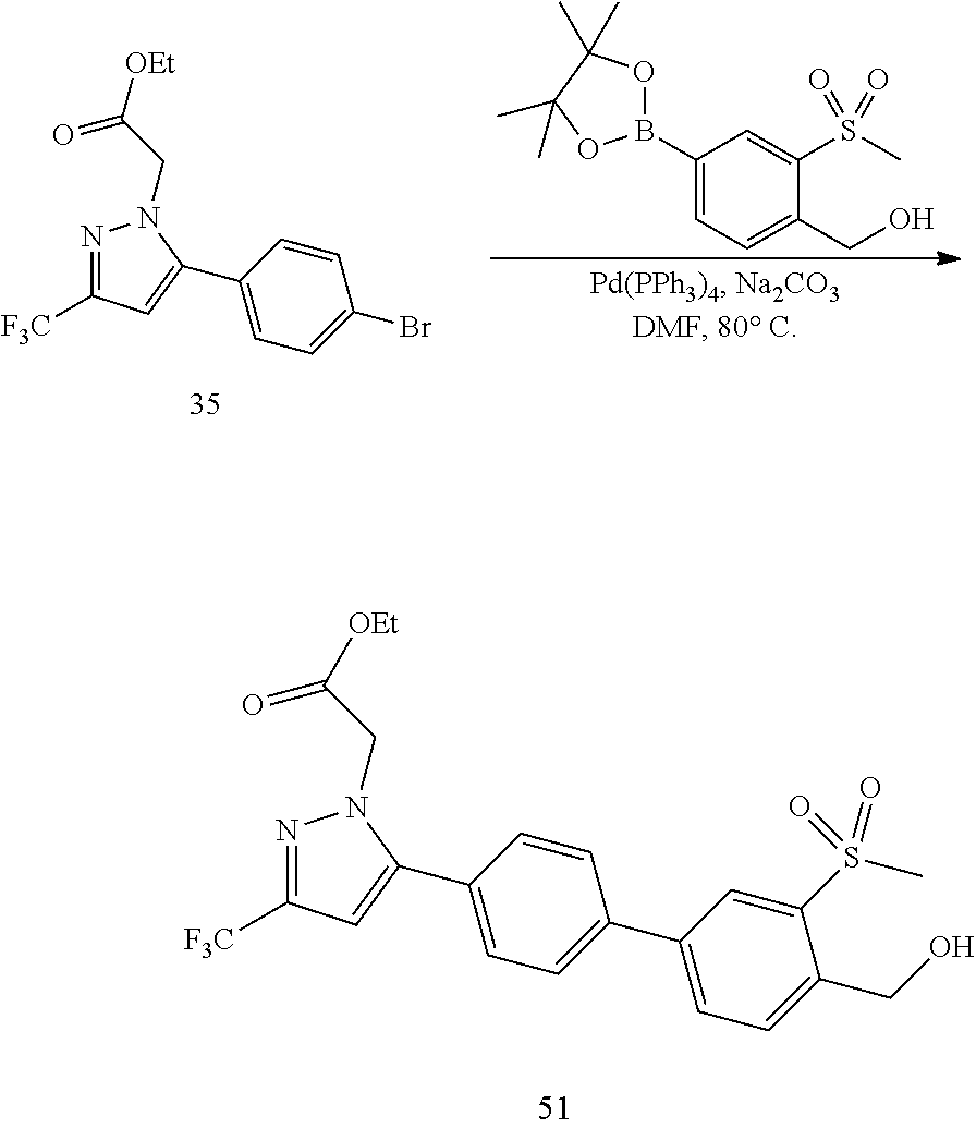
N1=C([F3C])C=C(C2=CC=C(C3=CC=C(CO)C(S(C)(=O)=O)=C3)C=C2)N1CC([OEt])=O.C1(B2OC(C)(C)C(C)(C)O2)=CC=C(CO)C(S(C)(=O)=O)=C1.N1=C([F3C])C=C(C2=CC=C(Br)C=C2)N1CC([OEt])=O
